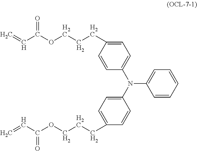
C1=CC(CCCOC(C=C)=O)=CC=C1N(C1=CC=C(CCCOC(C=C)=O)C=C1)C1=CC=CC=C1
